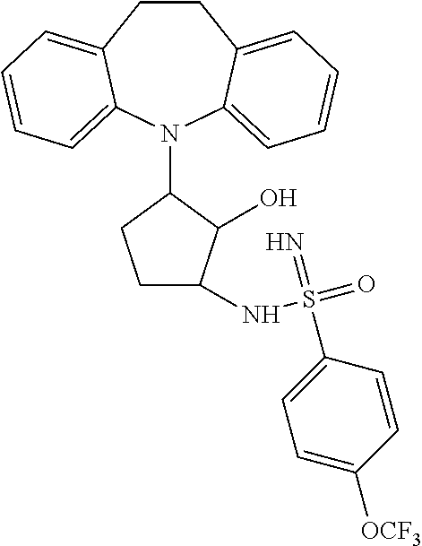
C1CC2=CC=CC=C2N(C2C(O)C(NS(=O)(=N)C3=CC=C([OCF3])C=C3)CC2)C2=CC=CC=C12
